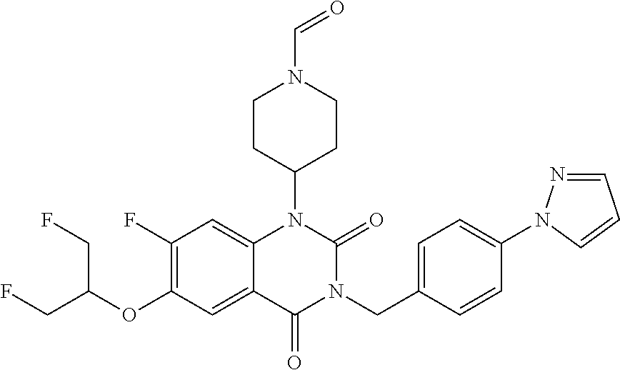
C1(F)=C(OC(CF)CF)C=C2C(=C1)N(C1CCN(C=O)CC1)C(=O)N(CC1=CC=C(N3N=CC=C3)C=C1)C2=O
